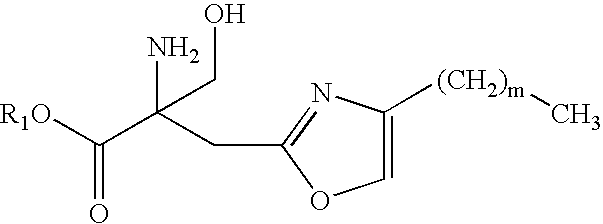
[R1O]C(=O)C(CC1=NC([(CH2)m]C)=CO1)(N)CO
